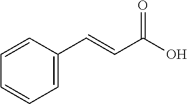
C1=CC(C=CC(O)=O)=CC=C1
